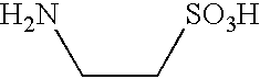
C(C[SO3H])N
